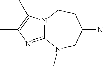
C12=NC(C)=C(C)N1CCC(N)CN2C
